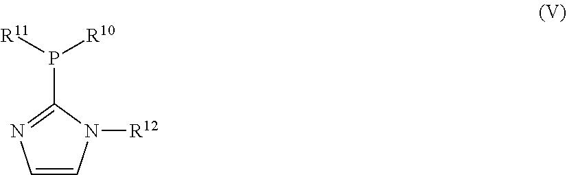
C1=CN([R12])C(P([R11])[R10])=N1
